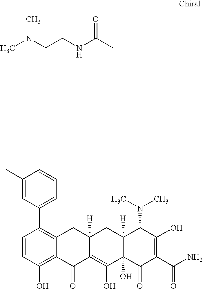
CC(NCCN(C)C)=O.C1=CC(O)=C2C(=C1C1=CC=CC(C)=C1)CC1([H])C(=C(O)C3(O)C([H])(C1)C(N(C)C)C(O)=C(C(N)=O)C3=O)C2=O
